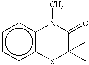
c1ccc2c(c1)N(C)C(=O)C(C)(C)S2
